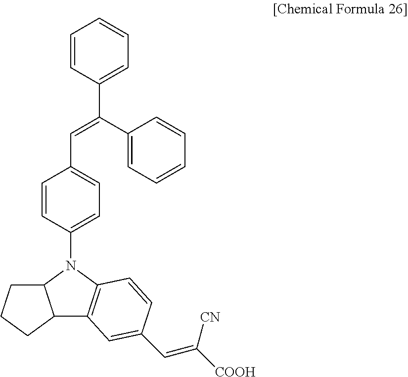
C1=CC(C(C2=CC=CC=C2)=CC2=CC=C(N3C4=C(C5C3CCC5)C=C(C=C([CN])[COOH])C=C4)C=C2)=CC=C1
